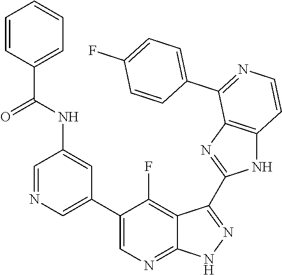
C1=NC=C(C2=CN=C3C(=C2F)C(C2=NC4=C(N2)C=CN=C4C2=CC=C(F)C=C2)=NN3)C=C1NC(C1=CC=CC=C1)=O
